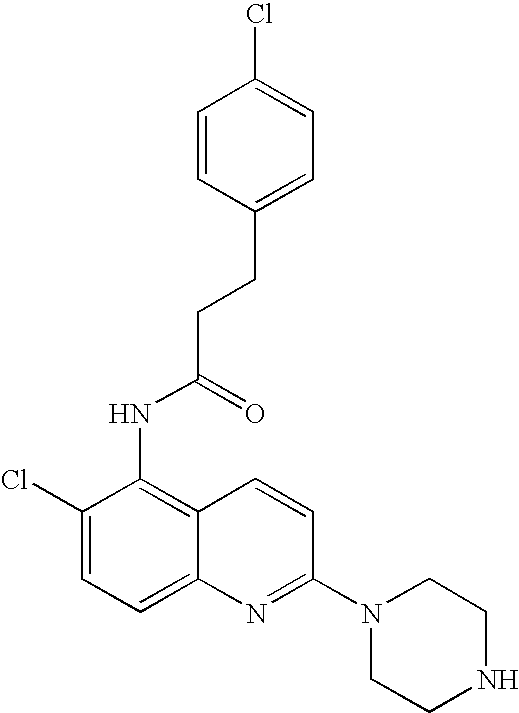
C1=CC(CCC(NC2=C3C(=CC=C2Cl)N=C(N2CCNCC2)C=C3)=O)=CC=C1Cl
